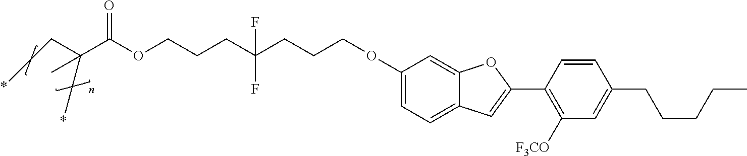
C1(OCCCC(CCCOC(C(C*)(C)*)=O)(F)F)=CC=C2C(=C1)OC(C1=C([F3CO])C=C(CCCCC)C=C1)=C2
